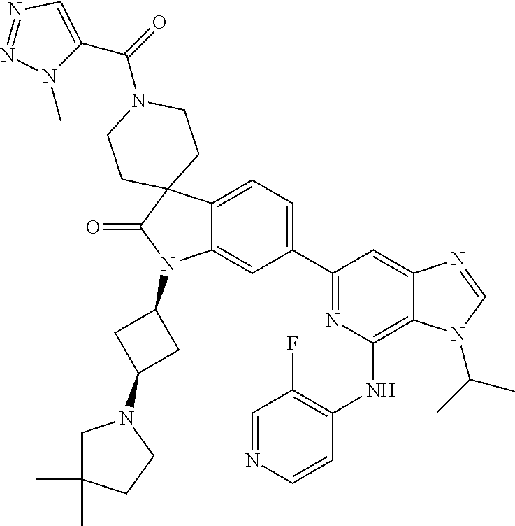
C12=CC=C(C3=NC(NC4=C(F)C=NC=C4)=C4C(=C3)N=CN4C(C)C)C=C1N(C1CC(N3CC(C)(C)CC3)C1)C(=O)C21CCN(C(=O)C2=CN=NN2C)CC1
